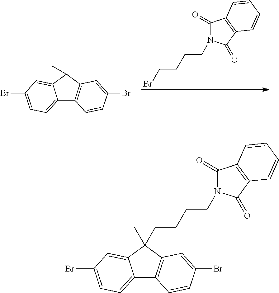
C12=CC=C(Br)C=C1C(C)C1=C2C=CC(Br)=C1.C1(=O)N(CCCCBr)C(=O)C2=C1C=CC=C2.C12=CC=C(Br)C=C1C(CCCCN1C(=O)C3=C(C1=O)C=CC=C3)(C)C1=C2C=CC(Br)=C1
